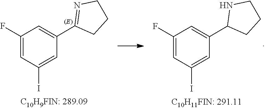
C1(F)=CC(I)=CC(C2NCCC2)=C1.C1(F)=CC(I)=CC(C2=NCCC2)=C1
